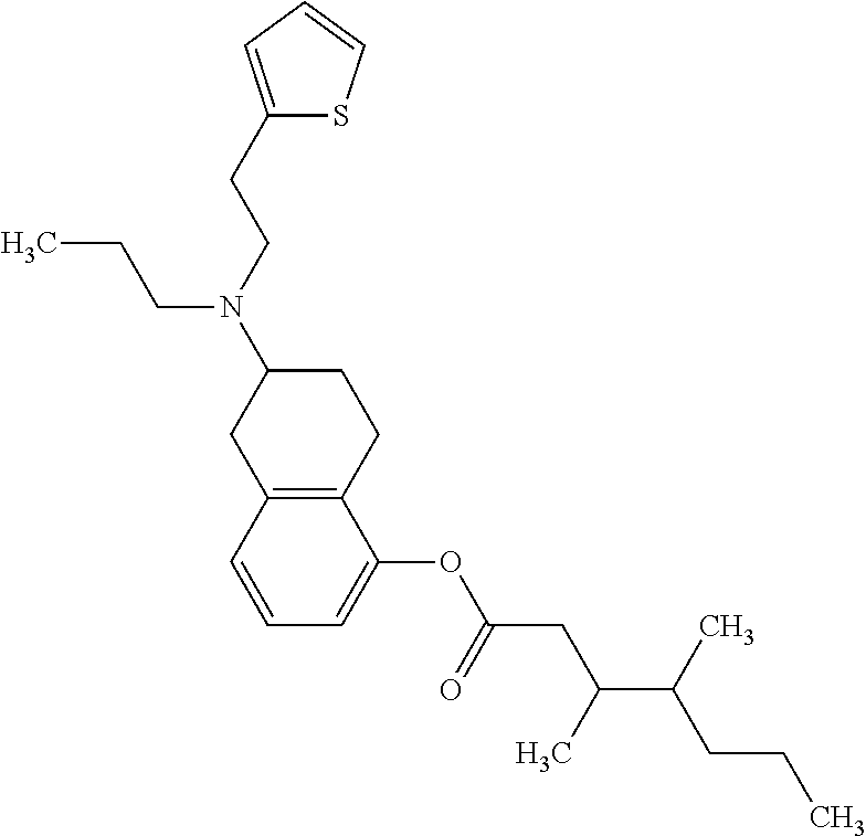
C12=C(C=CC=C1OC(CC(C(CCC)C)C)=O)CC(N(CCC1=CC=CS1)CCC)CC2
